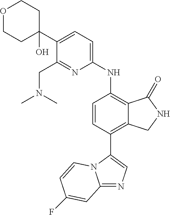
C12=NC=C(C3=C4C(=C(NC5=CC=C(C6(O)CCOCC6)C(CN(C)C)=N5)C=C3)C(=O)NC4)N1C=CC(F)=C2
